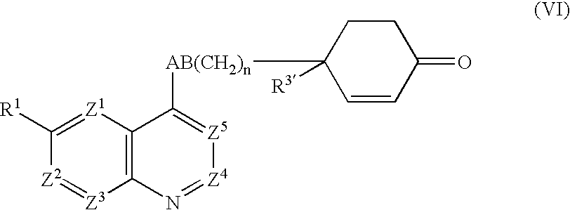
C1([R1])=[Z1]C2=C([Z3]=[Z2]1)N=[Z4][Z5]=C2[AB(CH2)n]C1([R3])C=CC(=O)CC1
